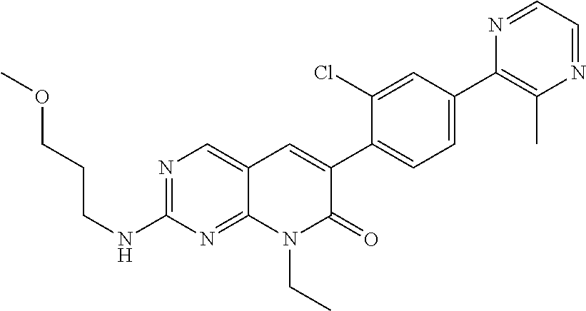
N1=CC=NC(C)=C1C1=CC=C(C2=CC3=CN=C(NCCCOC)N=C3N(CC)C2=O)C(Cl)=C1
